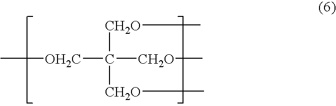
[OH2C](C([CH2O]C)([CH2O]C)[CH2O]C)C
